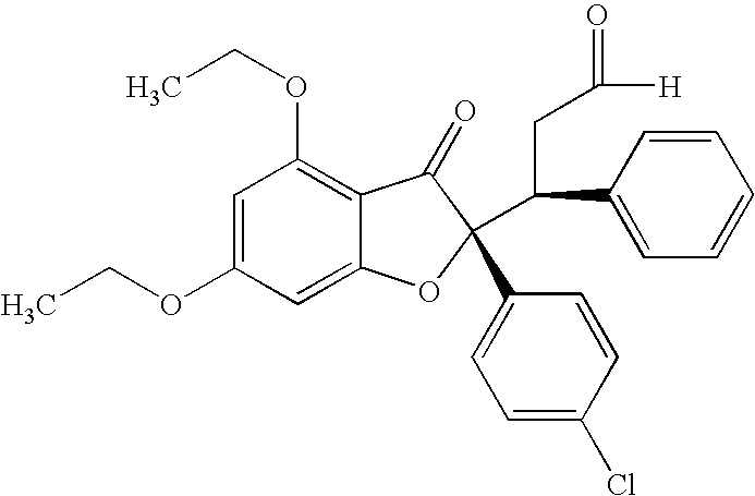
C1=C(OCC)C=C2C(=C1OCC)C(=O)C(C1=CC=C(Cl)C=C1)(C(C1=CC=CC=C1)CC(=O)[H])O2
